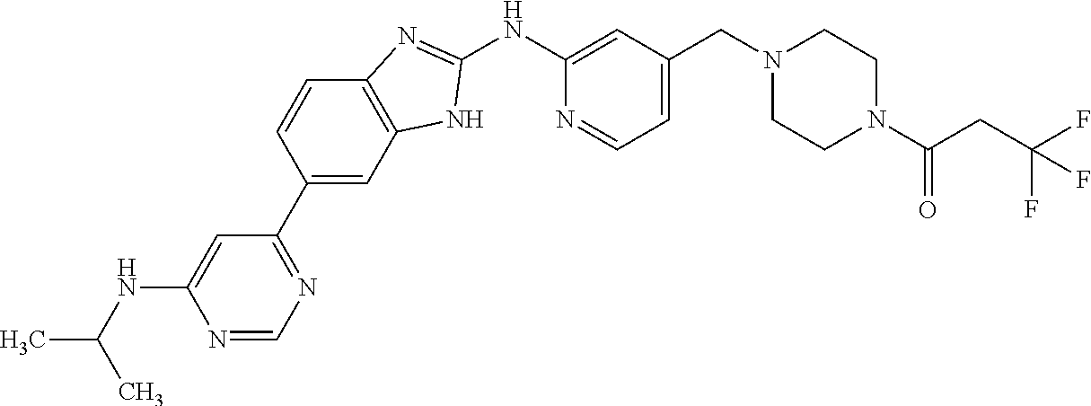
N1=CN=C(C2=CC3=C(C=C2)N=C(NC2=CC(CN4CCN(C(CC(F)(F)F)=O)CC4)=CC=N2)N3)C=C1NC(C)C
